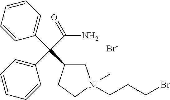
C1C(C(C2=CC=CC=C2)(C(N)=O)C2=CC=CC=C2)CC[N+]1(CCCBr)C.[Br-]
